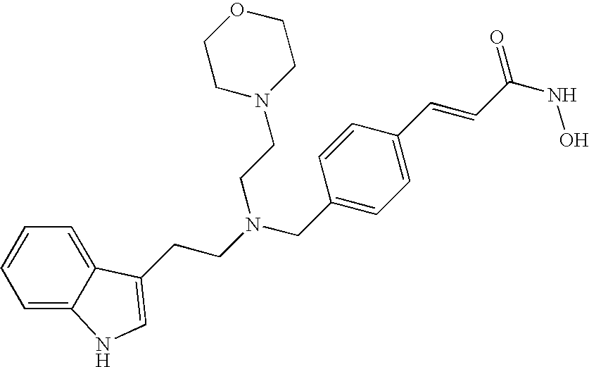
C1=C2C(=CC=C1)C(CCN(CC1=CC=C(C=CC(NO)=O)C=C1)CCN1CCOCC1)=CN2
